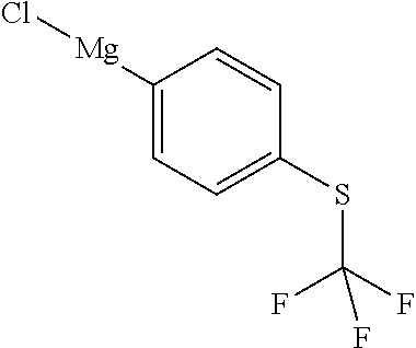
C1([Mg]Cl)=CC=C(SC(F)(F)F)C=C1
